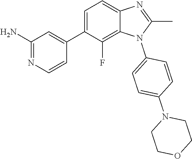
C1(C)=NC2=CC=C(C3=CC(N)=NC=C3)C(F)=C2N1C1=CC=C(N2CCOCC2)C=C1
